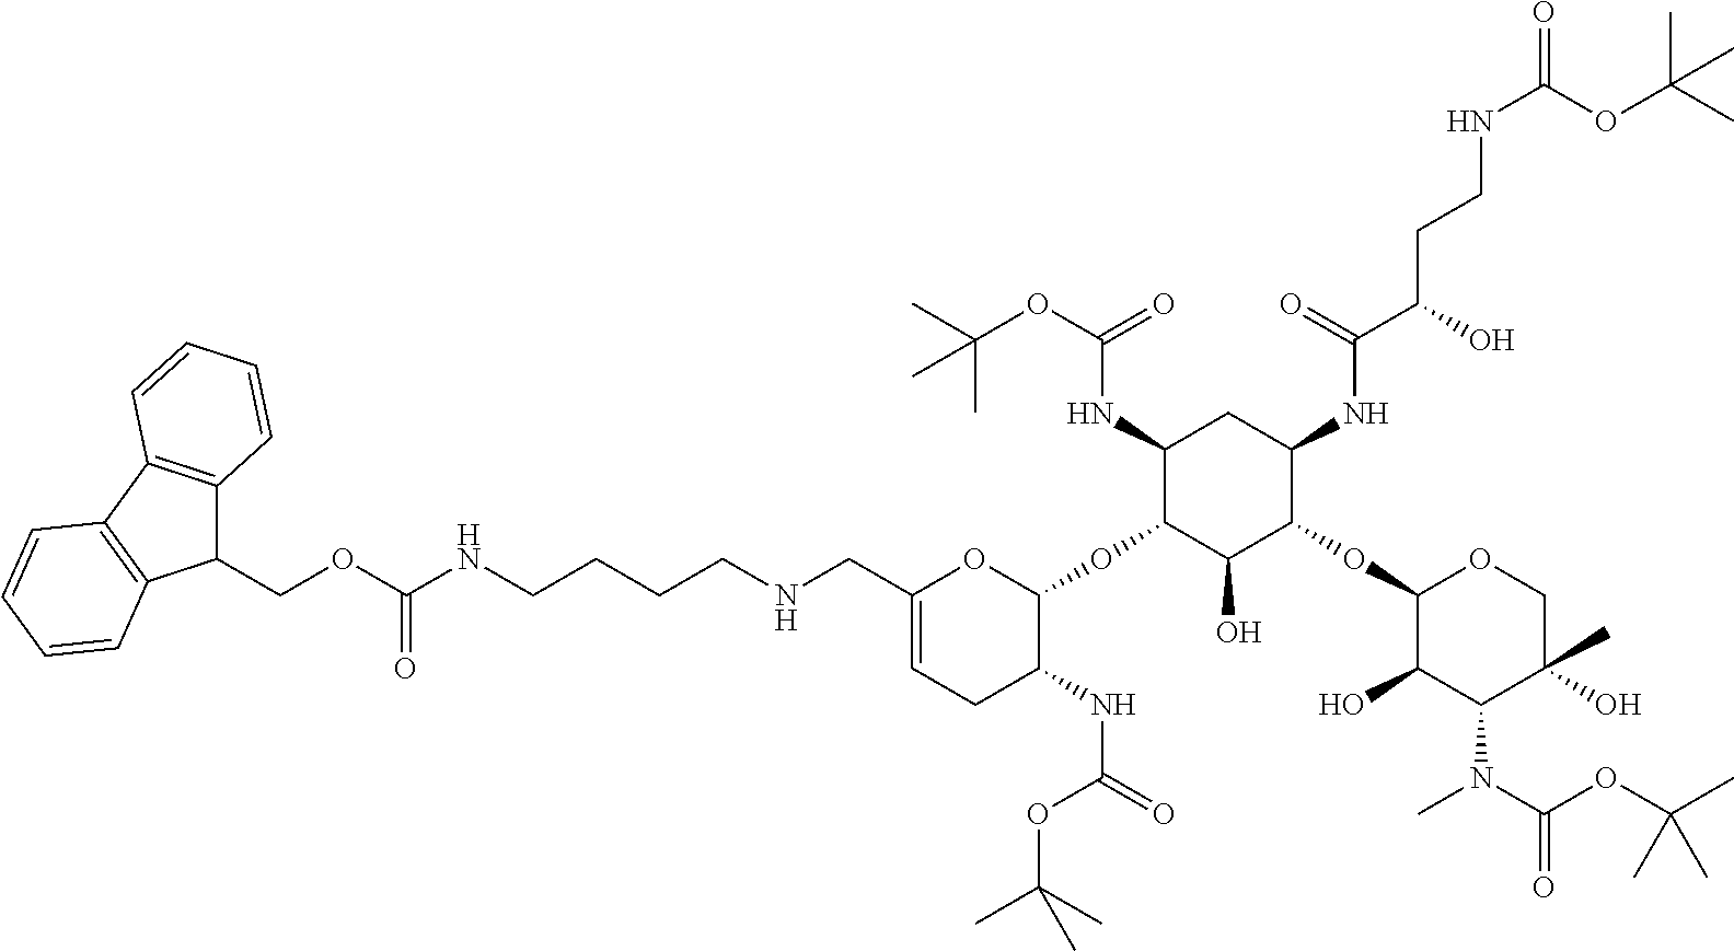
C1(NC(OC(C)(C)C)=O)C(OC2OC(CNCCCCNC(OCC3C4=C(C5=C3C=CC=C5)C=CC=C4)=O)=CCC2NC(=O)OC(C)(C)C)C(O)C(OC2C(O)C(N(C)C(OC(C)(C)C)=O)C(O)(C)CO2)C(NC(C(O)CCNC(=O)OC(C)(C)C)=O)C1
